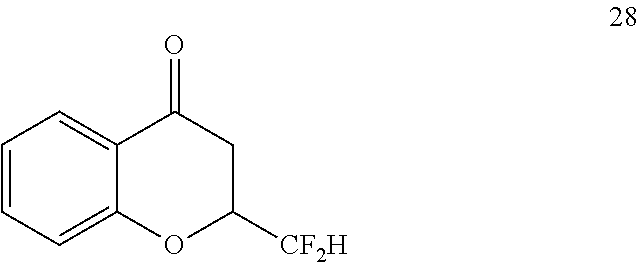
C12=CC=CC=C1OC([CF2H])CC2=O
